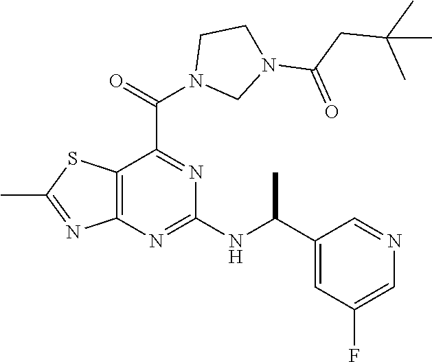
C12=C(N=C(NC(C3=CC(F)=CN=C3)C)N=C1C(=O)N1CN(C(CC(C)(C)C)=O)CC1)N=C(C)S2
